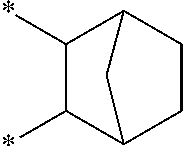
C1(*)C(*)C2CCC1C2
